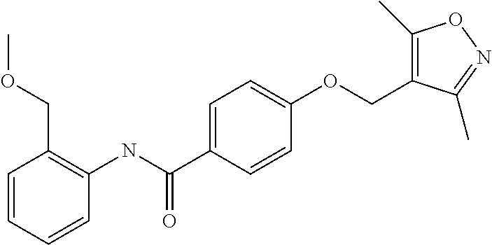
C(C1=CC=C(OCC2=C(C)ON=C2C)C=C1)(NC1=C(COC)C=CC=C1)=O
